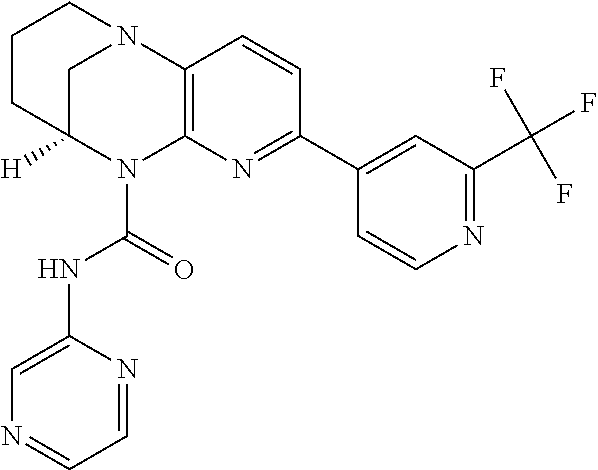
C1CC2([H])CN(C1)C1=C(N2C(=O)NC2=CN=CC=N2)N=C(C2=CC(C(F)(F)F)=NC=C2)C=C1
